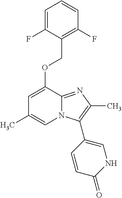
C1=C(F)C(COC2=CC(C)=CN3C2=NC(C)=C3C2=CNC(=O)C=C2)=C(F)C=C1
